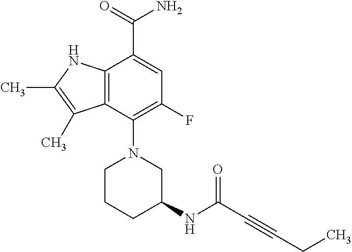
C1(N2CC(NC(=O)C#CCC)CCC2)=C(F)C=C(C(=O)N)C2=C1C(C)=C(C)N2
